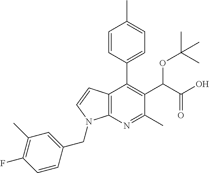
C1=CC(C2=C(C(C(O)=O)OC(C)(C)C)C(C)=NC3=C2C=CN3CC2=CC(C)=C(F)C=C2)=CC=C1C
